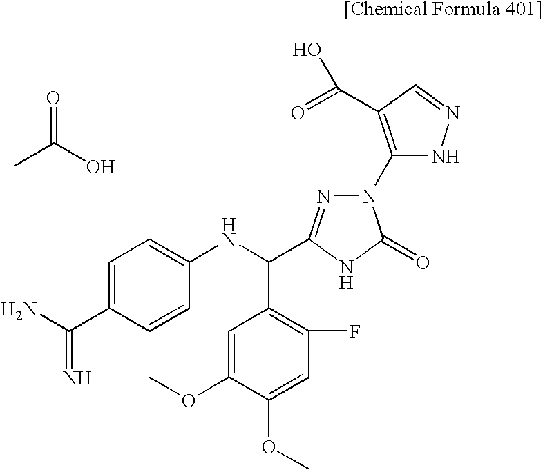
C1=C(C(=N)N)C=CC(NC(C2=C(F)C=C(OC)C(OC)=C2)C2=NN(C3=C(C(O)=O)C=NN3)C(=O)N2)=C1.CC(O)=O
